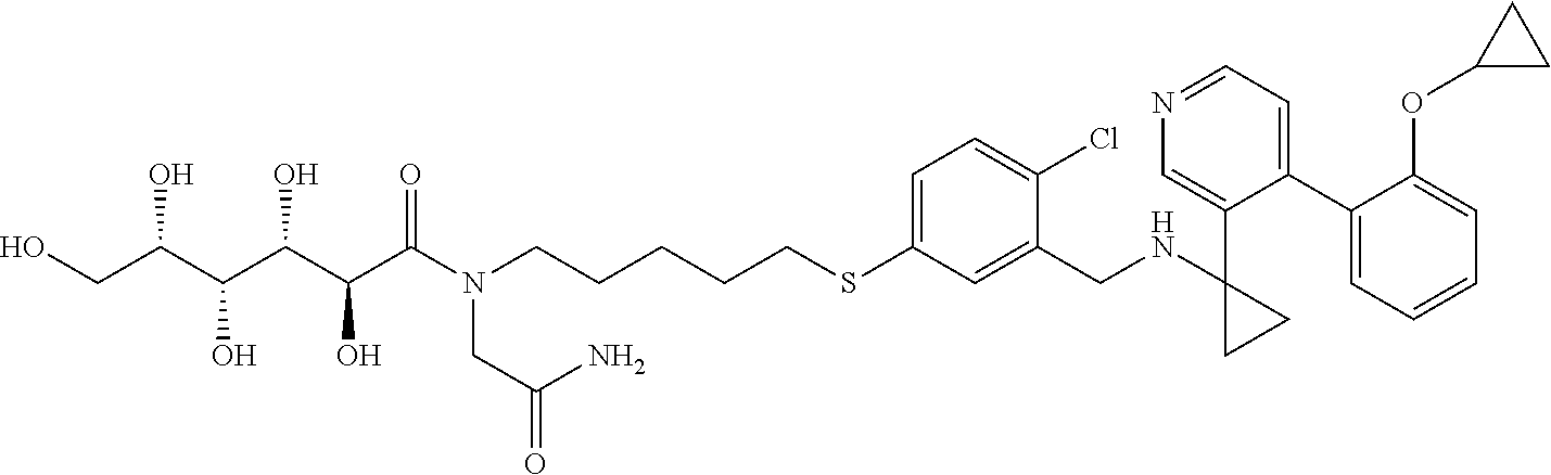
OCC(C(C(C(C(N(CCCCCSC1=CC=C(Cl)C(CNC2(C3=CN=CC=C3C3=CC=CC=C3OC3CC3)CC2)=C1)CC(=O)N)=O)O)O)O)O
